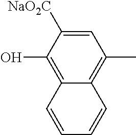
C1=C([NaO2C])C(O)=C2C(=C1C)C=CC=C2
